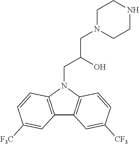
N1(CC(O)CN2CCNCC2)C2=C(C3=C1C=CC([CF3])=C3)C=C([F3C])C=C2
